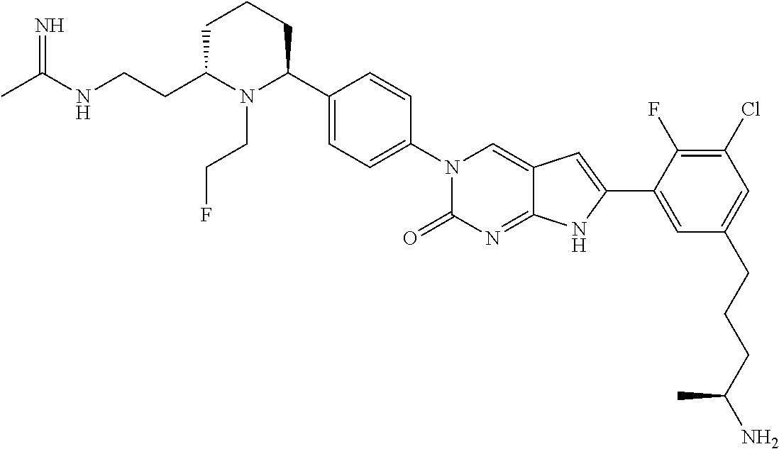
C1C(CCNC(C)=N)N(CCF)C(C2=CC=C(N3C(=O)N=C4C(=C3)C=C(C3=CC(CCCC(N)C)=CC(Cl)=C3F)N4)C=C2)CC1
